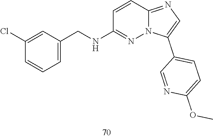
C1(CNC2=NN3C(=NC=C3C3=CC=C(OC)N=C3)C=C2)=CC=CC(Cl)=C1
